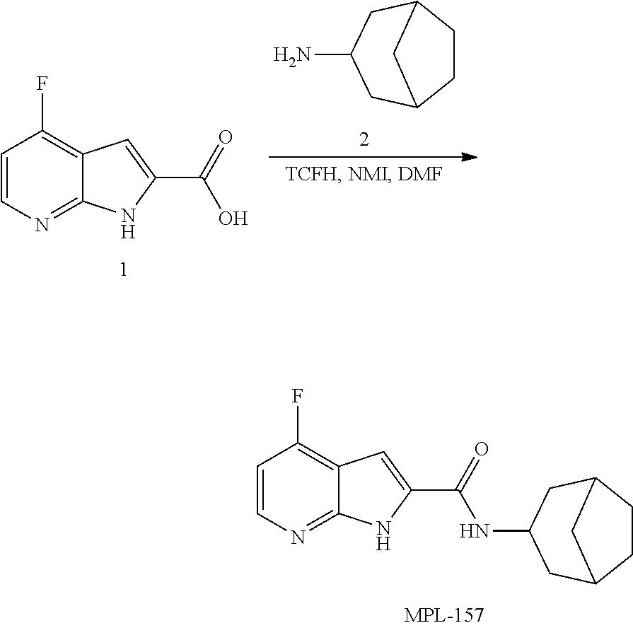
C1(N)CC2CCC(C1)C2.C1=CN=C2C(=C1F)C=C(C(=O)O)N2.N(C1CC2CCC(C1)C2)C(C1=CC2=C(F)C=CN=C2N1)=O
